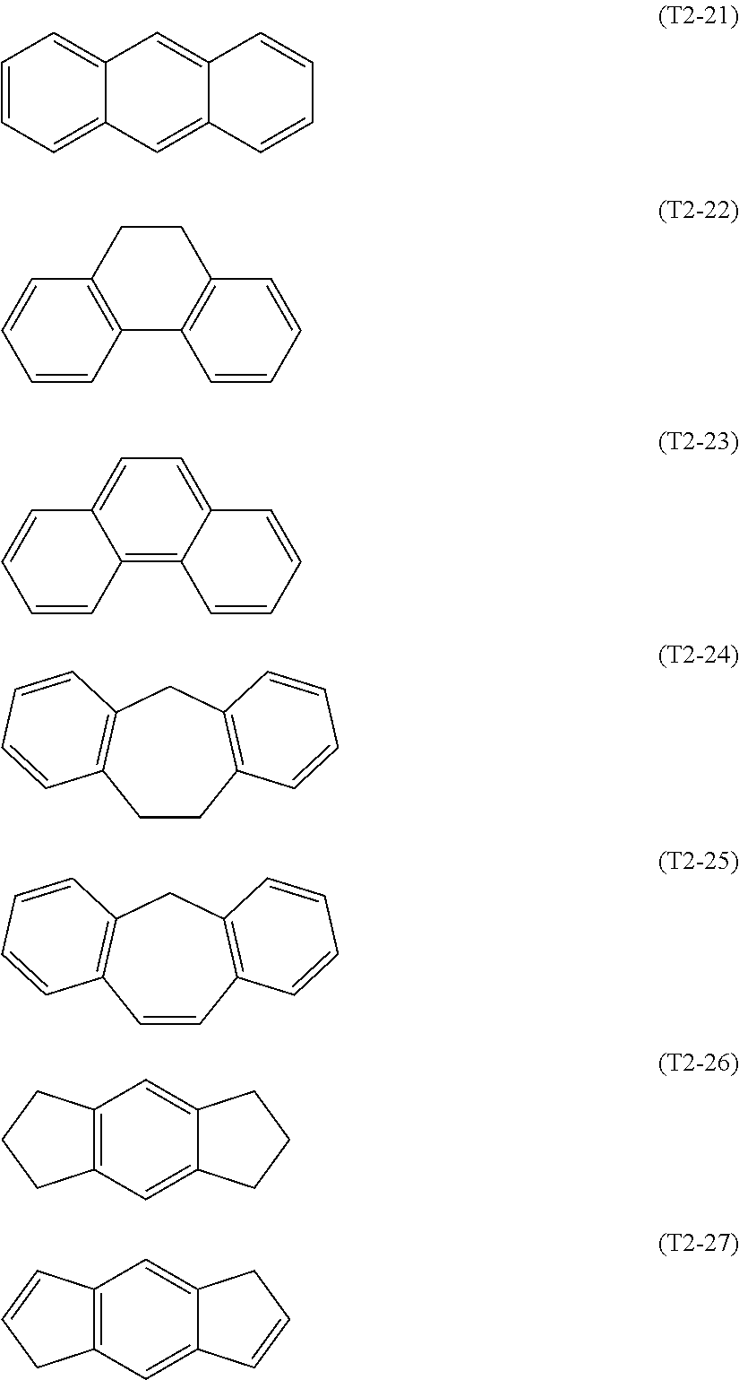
C1=CC=C2C(=C1)C=C1C(=C2)C=CC=C1.C12=C(CCC3=C1C=CC=C3)C=CC=C2.C12=C3C(=CC=C1C=CC=C2)C=CC=C3.C1CC2=C(CC3=C1C=CC=C3)C=CC=C2.C1=CC2=C(CC3=C1C=CC=C3)C=CC=C2.C12=C(C=C3C(=C1)CCC3)CCC2.C12=C(C=C3C(=C1)CC=C3)CC=C2
